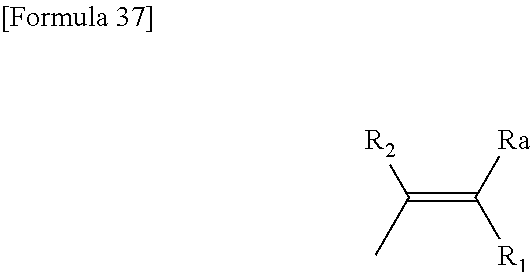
C(=C([Ra])[R1])(C)[R2]
